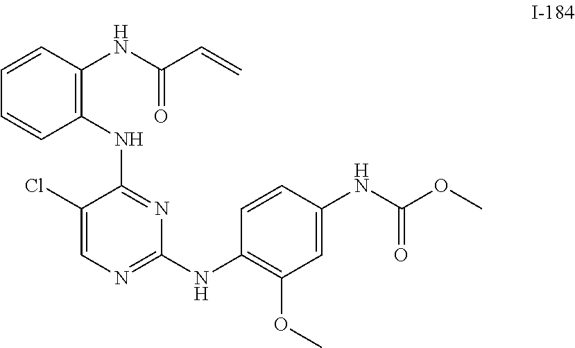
C1=CC(NC(=O)C=C)=C(NC2=NC(NC3=C(OC)C=C(NC(OC)=O)C=C3)=NC=C2Cl)C=C1
